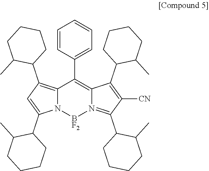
C1=CC(C2=C3N(=C(C4CCCCC4C)C([CN])=C3C3C(C)CCCC3)[BF2]N3C2=C(C2CCCCC2C)C=C3C2C(C)CCCC2)=CC=C1
